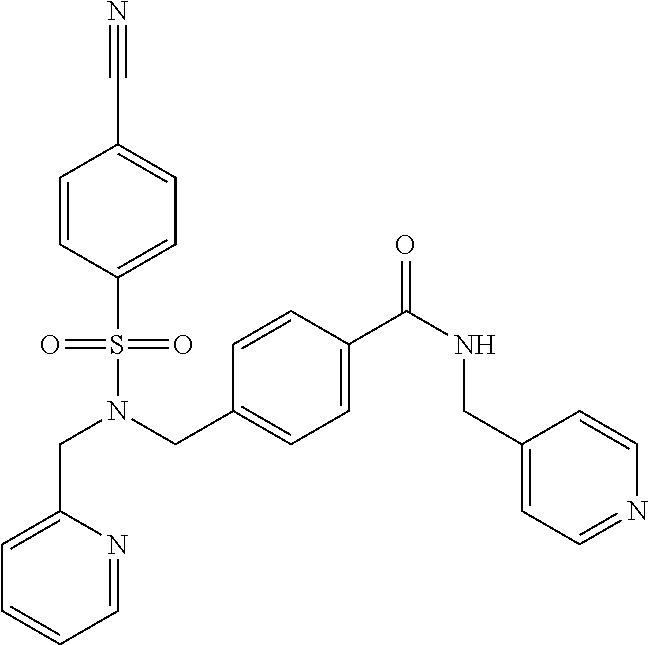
C1=C(S(N(CC2=CC=C(C(=O)NCC3=CC=NC=C3)C=C2)CC2=CC=CC=N2)(=O)=O)C=CC(C#N)=C1
